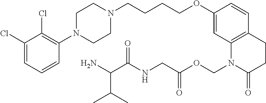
C1=C(Cl)C(Cl)=C(N2CCN(CCCCOC3=CC4=C(C=C3)CCC(=O)N4COC(CNC(C(N)C(C)C)=O)=O)CC2)C=C1
